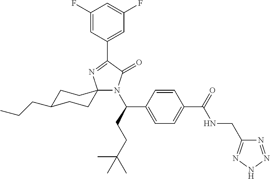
C1(F)=CC(C2=NC3(N(C(C4=CC=C(C(NCC5=NNN=N5)=O)C=C4)CCC(C)(C)C)C2=O)CCC(CCC)CC3)=CC(F)=C1
